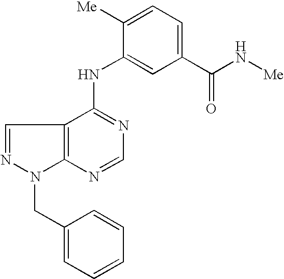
C12=C(C(NC3=CC(C(N[Me])=O)=CC=C3[Me])=NC=N1)C=NN2CC1=CC=CC=C1
